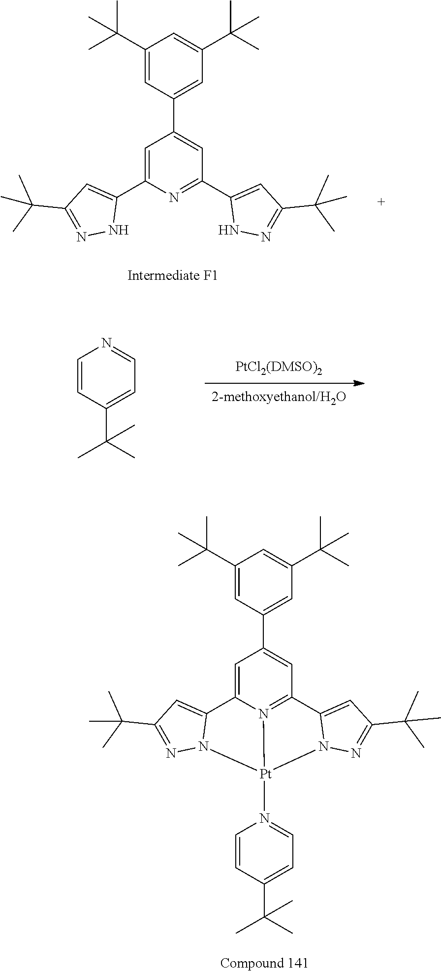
C1=CC(C(C)(C)C)=CC=N1.C1=C(C2=CC(C(C)(C)C)=NN2)N=C(C2=CC(C(C)(C)C)=NN2)C=C1C1=CC(C(C)(C)C)=CC(C(C)(C)C)=C1.C1=C2N3=C(C=C1C1=CC(C(C)(C)C)=CC(C(C)(C)C)=C1)C1=CC(C(C)(C)C)=NN1[Pt]3(N1=CC=C(C(C)(C)C)C=C1)N1C2=CC(C(C)(C)C)=N1
